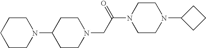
C1(N2CCCCC2)CCN(CC(N2CCN(C3CCC3)CC2)=O)CC1
